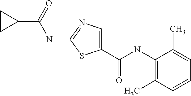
C1=C(C(NC2=C(C)C=CC=C2C)=O)SC(NC(=O)C2CC2)=N1
